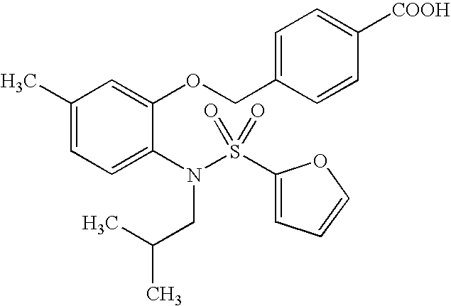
C1(C)=CC=C(N(S(C2=CC=CO2)(=O)=O)CC(C)C)C(OCC2=CC=C([COOH])C=C2)=C1
